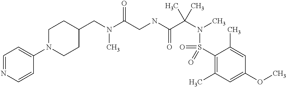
C1(CN(C(CNC(C(N(C)S(C2=C(C)C=C(OC)C=C2C)(=O)=O)(C)C)=O)=O)C)CCN(C2=CC=NC=C2)CC1
